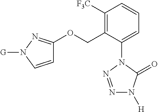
C1([F3C])=C(COC2=NN([G])C=C2)C(N2N=NN([H])C2=O)=CC=C1
